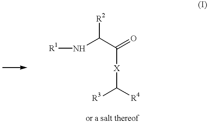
N(C(C([X]C([R3])[R4])=O)[R2])[R1]
